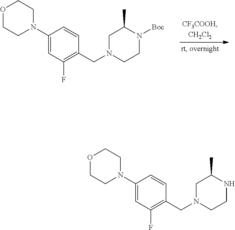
O1CCN(C2=CC(F)=C(CN3CCN([Boc])C(C)C3)C=C2)CC1.O1CCN(C2=CC(F)=C(CN3CCNC(C)C3)C=C2)CC1
